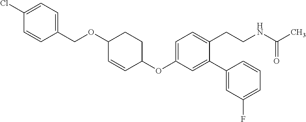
C1(OC2=CC=C(CCNC(C)=O)C(C3=CC(F)=CC=C3)=C2)CCC(OCC2=CC=C(Cl)C=C2)C=C1
